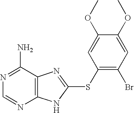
N1=C(N)C2=C(N=C1)NC(SC1=C(Br)C=C(OC)C(OC)=C1)=N2
